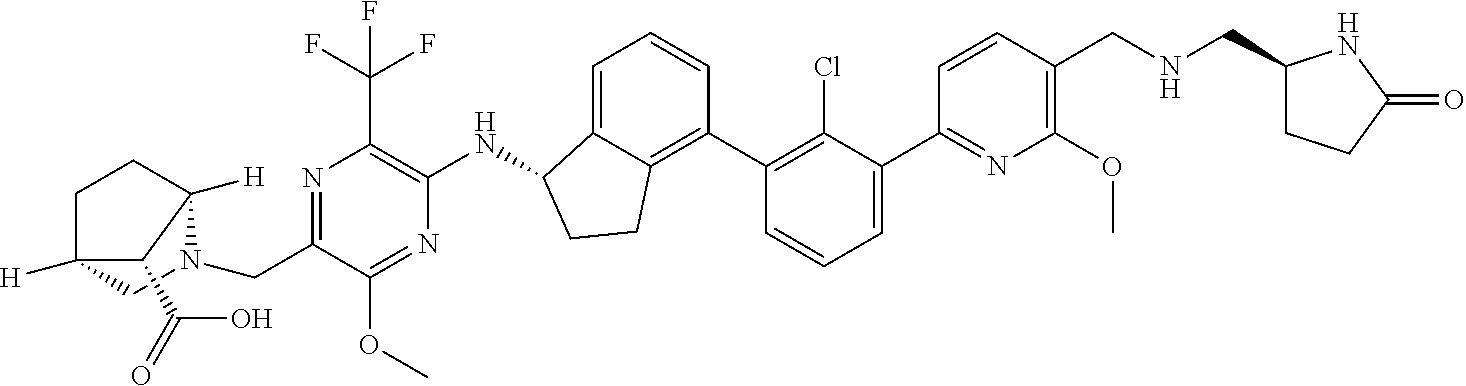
C1(CN2C3([H])CCC([H])(C2)C3C(O)=O)=NC(C(F)(F)F)=C(NC2C3=CC=CC(C4=C(Cl)C(C5=NC(OC)=C(CNCC6CCC(=O)N6)C=C5)=CC=C4)=C3CC2)N=C1OC
